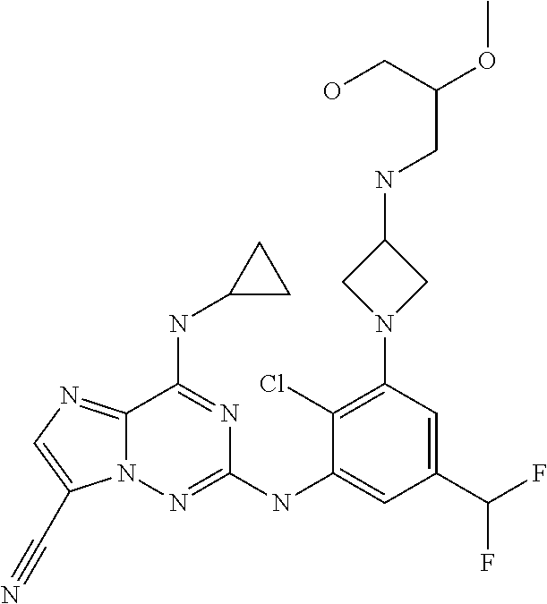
C12=NC=C(C#N)N1N=C(NC1=CC(C(F)F)=CC(N3CC(NCC(CO)OC)C3)=C1Cl)N=C2NC1CC1
